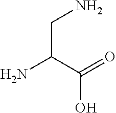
NCC(N)C(=O)O
